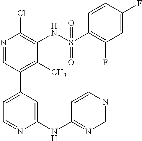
C1=NC(NC2=NC=NC=C2)=CC(C2=C(C)C(NS(C3=C(F)C=C(F)C=C3)(=O)=O)=C(Cl)N=C2)=C1
